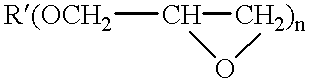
C1([R(OCH2])O[CH2)n]1
